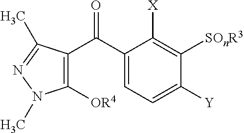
C1([OR4])=C(C(C2=CC=C([Y])C([SOnR3])=C2[X])=O)C(C)=NN1C
